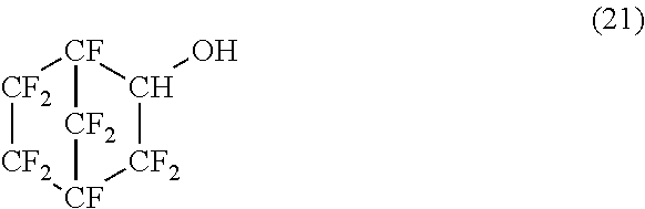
[CF2]1[CF2][CF]2[CF2]C(O)[CF]1[CF2]2
